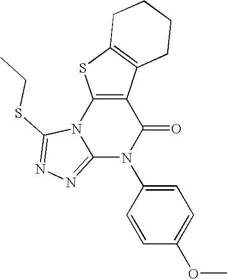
C1=C(N2C(=O)C3=C(N4C2=NN=C4SCC)SC2=C3CCCC2)C=CC(OC)=C1
